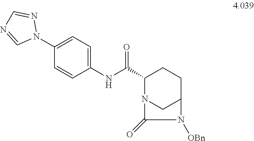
C1(NC(C2N3CC(CC2)N([OBn])C3=O)=O)=CC=C(N2N=CN=C2)C=C1
